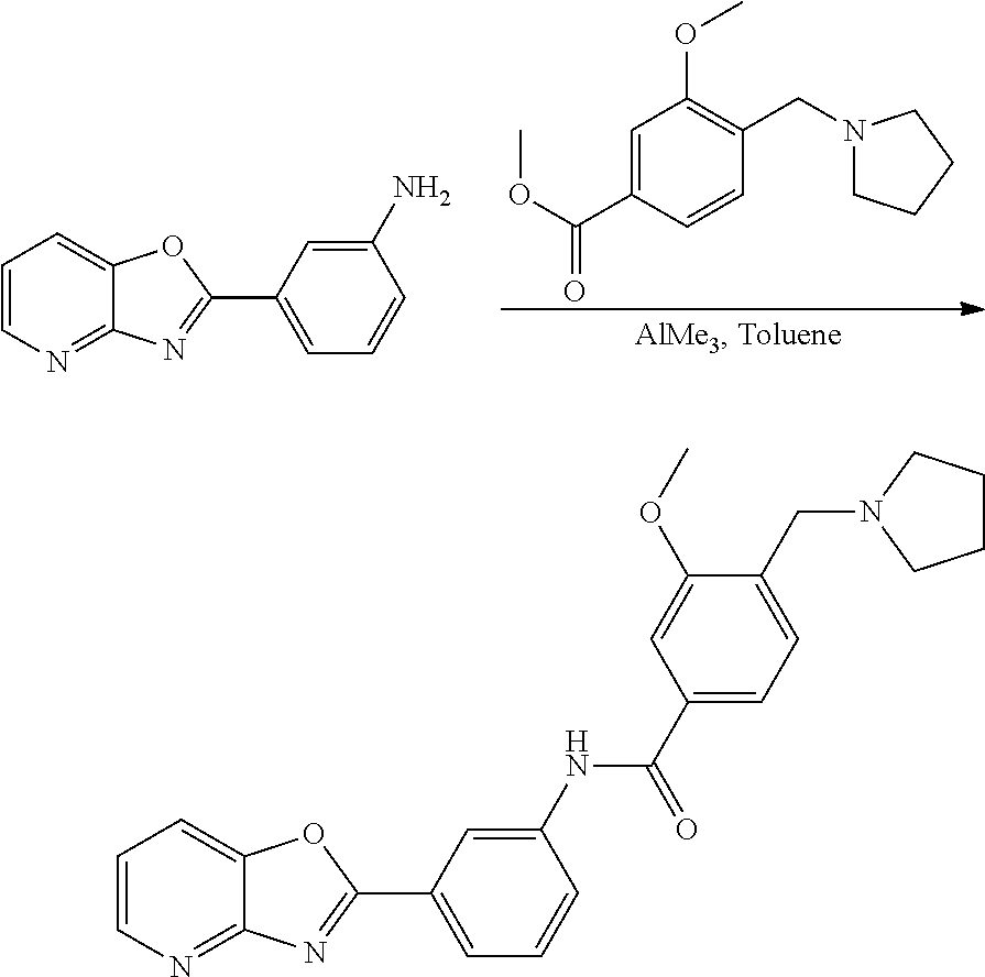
C1=CN=C2C(=C1)OC(C1=CC=CC(N)=C1)=N2.C1=C(C(OC)=O)C=CC(CN2CCCC2)=C1OC.C1=CN=C2C(=C1)OC(C1=CC=CC(NC(C3=CC=C(CN4CCCC4)C(OC)=C3)=O)=C1)=N2
